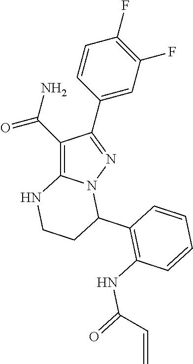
C1(C(N)=O)=C2N(N=C1C1=CC(F)=C(F)C=C1)C(C1=C(NC(=O)C=C)C=CC=C1)CCN2
